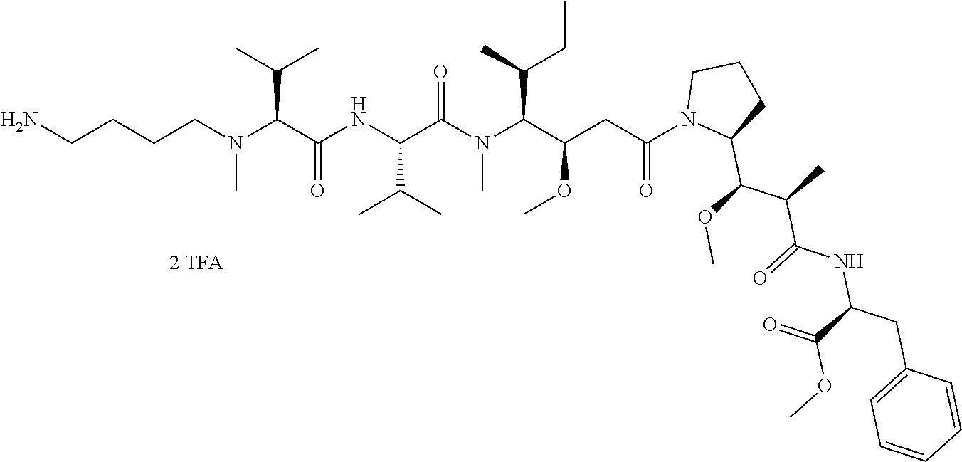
C(CCN(C(C(C)C)C(NC(C(=O)N(C(C(C)CC)C(CC(N1C(C(OC)C(C)C(=O)NC(CC2=CC=CC=C2)C(=O)OC)CCC1)=O)OC)C)C(C)C)=O)C)CN
